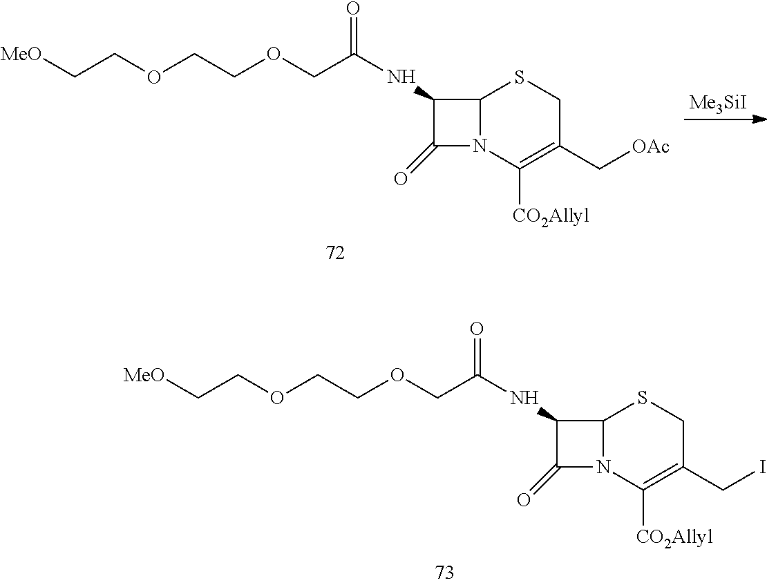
C(COCCOCC(NC1C(=O)N2C1SCC(C[OAc])=C2[CO2Allyl])=O)[MeO].[Me3SiI].C(COCCOCC(NC1C(=O)N2C1SCC(CI)=C2[CO2Allyl])=O)[MeO]
